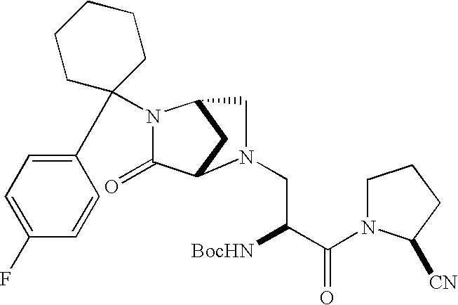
C1(=O)C2CC(CN2CC([BocHN])C(=O)N2CCCC2[CN])N1C1(C2=CC=C(F)C=C2)CCCCC1
